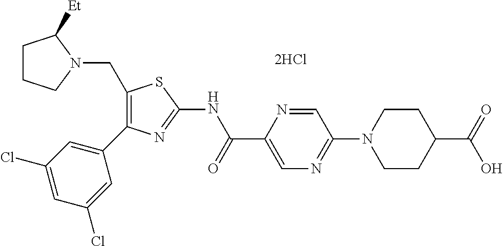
C1(CN2C([Et])CCC2)=C(C2=CC(Cl)=CC(Cl)=C2)N=C(NC(C2=CN=C(N3CCC(C(=O)O)CC3)C=N2)=O)S1
